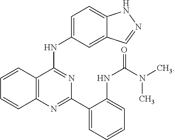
C12=C(N=C(C3=CC=CC=C3NC(=O)N(C)C)N=C1NC1=CC=C3C(=C1)C=NN3)C=CC=C2
